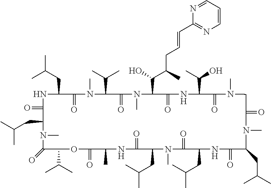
N1C(CC(C)C)C(=O)N(C)C(C(C)C)C(=O)N(C)C(C(C(CC=CC2=NC=CC=N2)C)O)C(=O)NC(C(C)O)C(=O)N(C)CC(=O)N(C)C(CC(C)C)C(=O)NC(CC(C)C)C(=O)N(C)C(CC(C)C)C(=O)NC(C)C(=O)OC(C(C)C)C(=O)N(C)C(CC(C)C)C1=O
